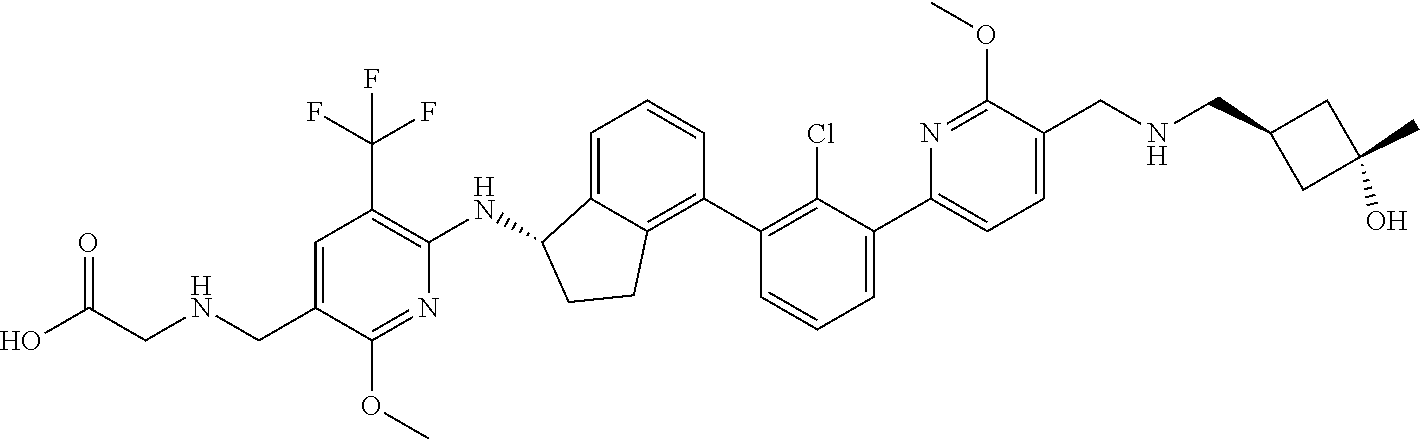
C1=C(CNCC(O)=O)C(OC)=NC(NC2C3=CC=CC(C4=C(Cl)C(C5=CC=C(CNCC6CC(C)(O)C6)C(OC)=N5)=CC=C4)=C3CC2)=C1C(F)(F)F
